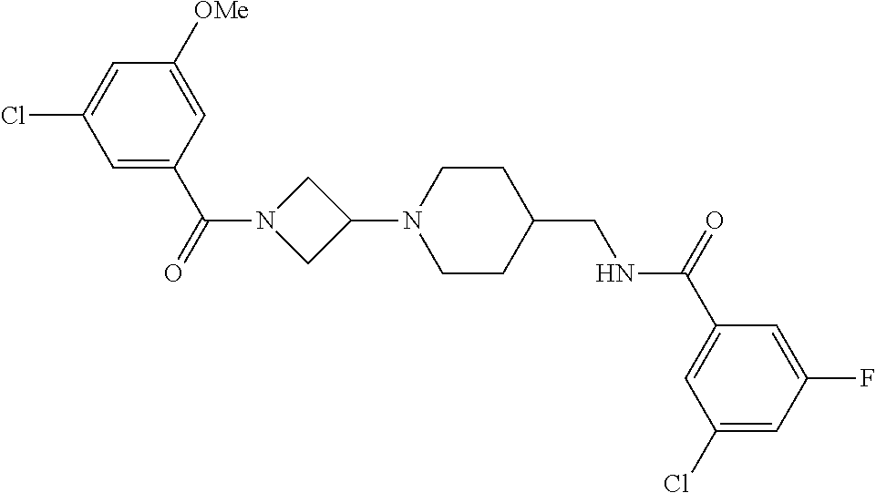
C1(N2CCC(CNC(C3=CC(Cl)=CC(F)=C3)=O)CC2)CN(C(C2=CC(Cl)=CC([OMe])=C2)=O)C1
